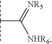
CC(C)C(=[NR5])[NHR6]
